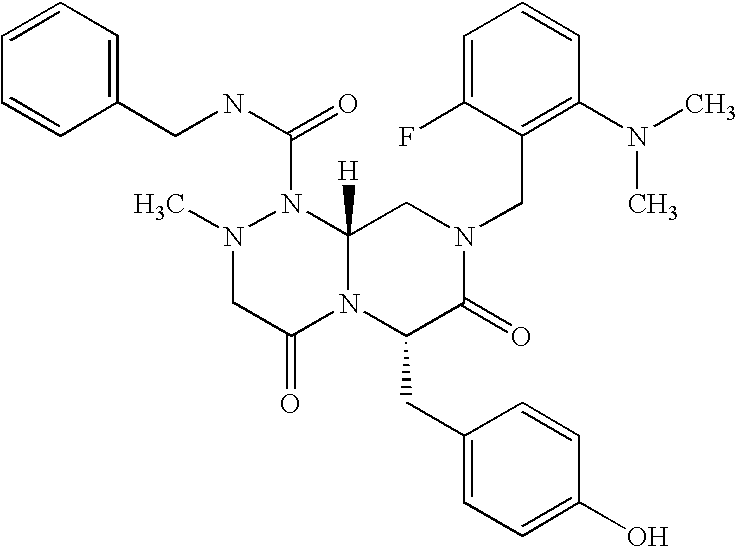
C1=CC=CC(CNC(N2N(C)CC(=O)N3C2([H])CN(CC2=C(N(C)C)C=CC=C2F)C(=O)C3CC2=CC=C(O)C=C2)=O)=C1
